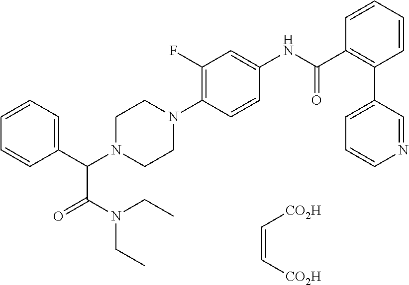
C1(C(N2CCN(C3=C(F)C=C(NC(C4=C(C5=CC=CN=C5)C=CC=C4)=O)C=C3)CC2)C(N(CC)CC)=O)=CC=CC=C1.C(=C[CO2H])[CO2H]
